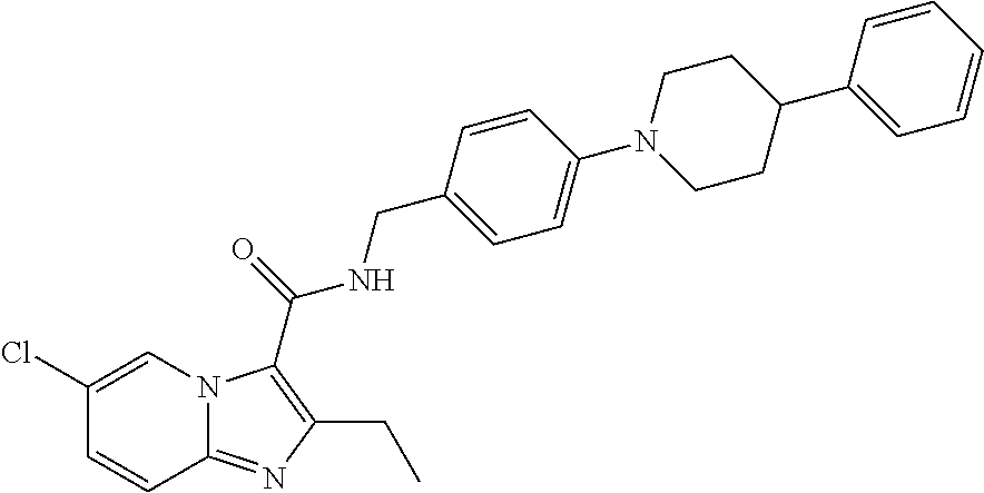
C1=CC(Cl)=CN2C1=NC(CC)=C2C(NCC1=CC=C(N2CCC(C3=CC=CC=C3)CC2)C=C1)=O
